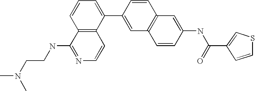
C12=C(C=CN=C1NCCN(C)C)C(C1=CC3=C(C=C1)C=C(NC(=O)C1=CSC=C1)C=C3)=CC=C2
